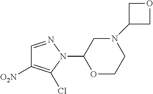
C1(N2N=CC([O2N])=C2Cl)OCCN(C2COC2)C1
